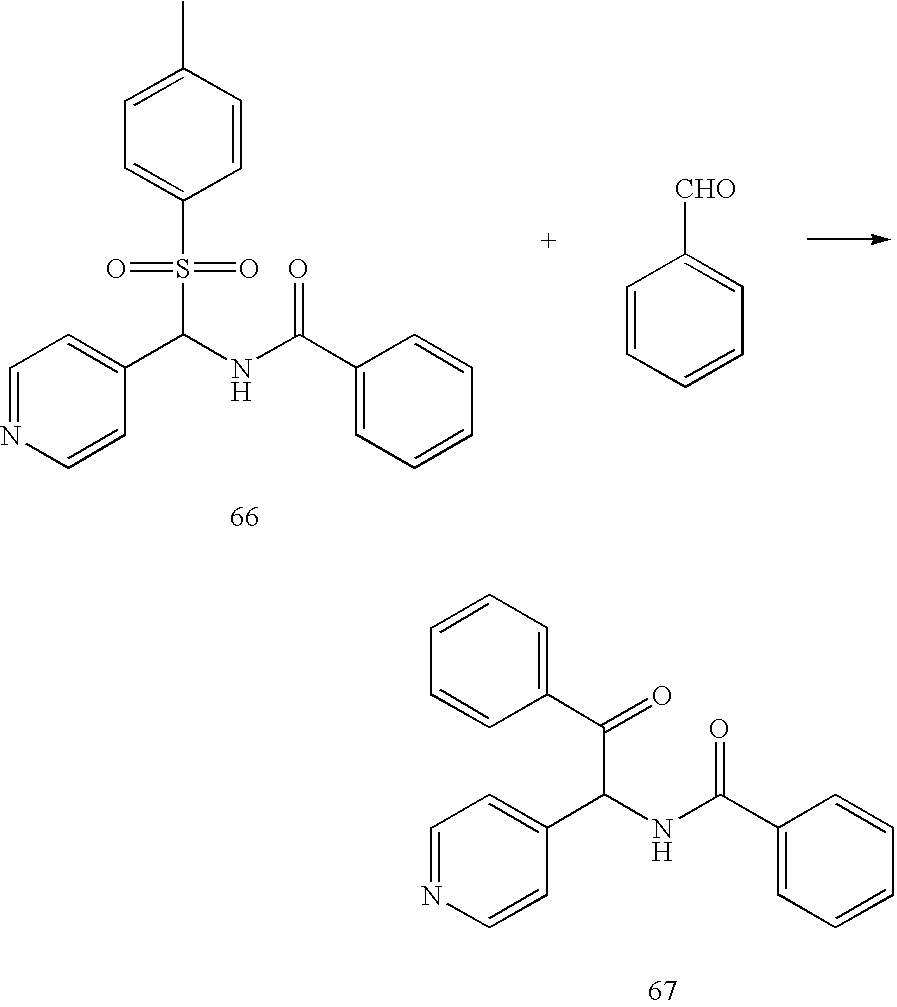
C1=C(C)C=CC(S(=O)(=O)C(C2=CC=NC=C2)NC(C2=CC=CC=C2)=O)=C1.C1=CC=CC=C1[CHO].C1=CC=C(C(C(C2=CC=NC=C2)NC(=O)C2=CC=CC=C2)=O)C=C1
